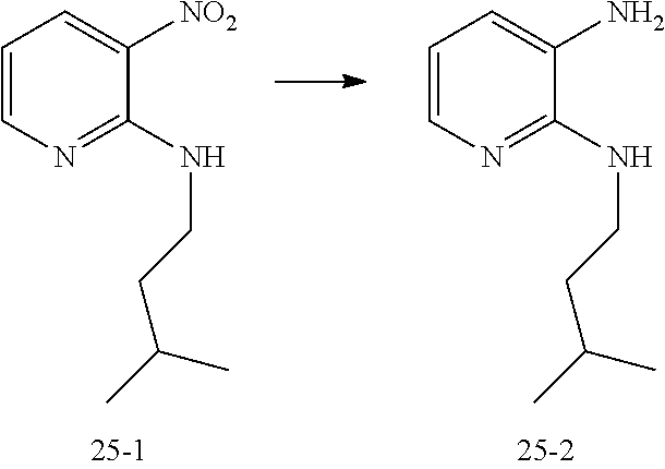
C1=CN=C(NCCC(C)C)C([NO2])=C1.C1=CN=C(NCCC(C)C)C(N)=C1
